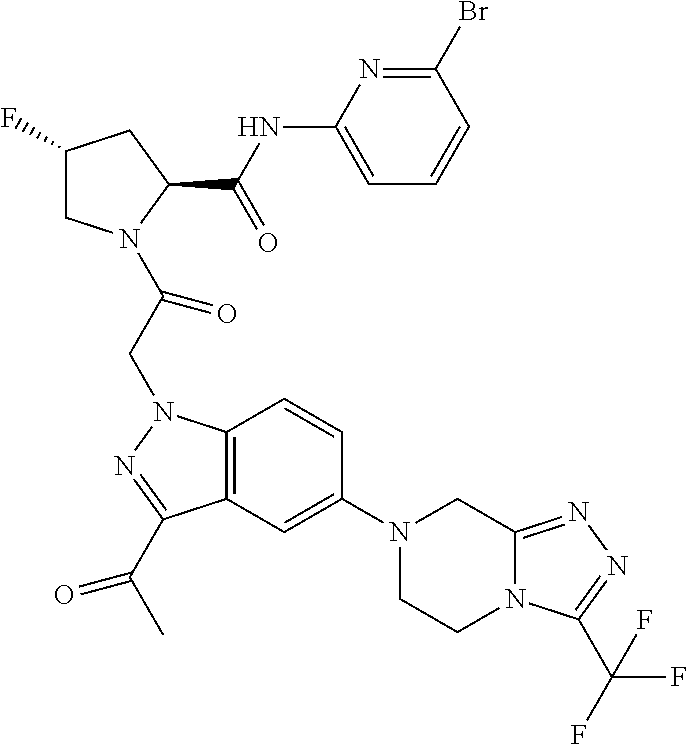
C1(F)CN(C(CN2C3=C(C(C(C)=O)=N2)C=C(N2CCN4C(=NN=C4C(F)(F)F)C2)C=C3)=O)C(C(NC2=CC=CC(Br)=N2)=O)C1
